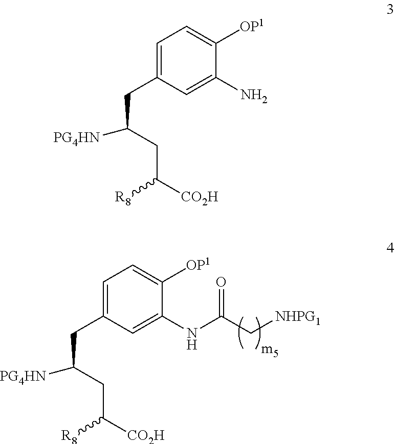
C1=C(CC(CC([R8])[CO2H])[PG4HN])C=C(NC(=O)C[NHPG1])C([OP1])=C1.C1=C(CC(CC([R8])[CO2H])[PG4HN])C=C(N)C([OP1])=C1
